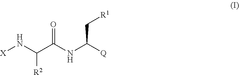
[X]NC(C(NC([Q])C[R1])=O)[R2]
